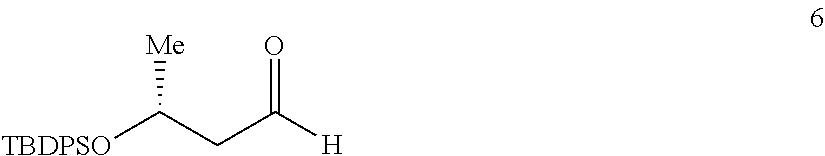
[TBDPSO]C(CC([H])=O)[Me]
